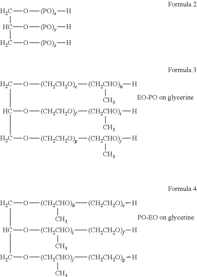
C(O[(CH2CH2O)e][(CH2CHO)h]([H])C)C(O[(CH2CH2O)f][(CH2CHO)i]([H])C)CO[(CH2CH2O)g][(CH2CHO)j]([H])C.C(O[(CH2CHO)h]([(CH2CH2O)e][H])C)C(O[(CH2CHO)i]([(CH2CH2O)f][H])C)CO[(CH2CHO)j]([(CH2CH2O)g][H])C.C(O[(PO)x][H])C(O[(PO)y][H])CO[(PO)z][H]
